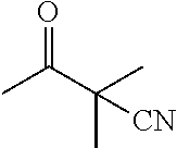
CC(C(C)(C)[CN])=O
